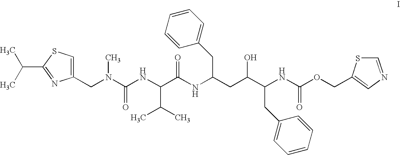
C1(CN(C(NC(C(NC(CC(C(NC(OCC2=CN=CS2)=O)CC2=CC=CC=C2)O)CC2=CC=CC=C2)=O)C(C)C)=O)C)=CSC(C(C)C)=N1
